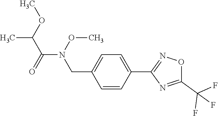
N1=C(C2=CC=C(CN(OC)C(C(OC)C)=O)C=C2)N=C(C(F)(F)F)O1
